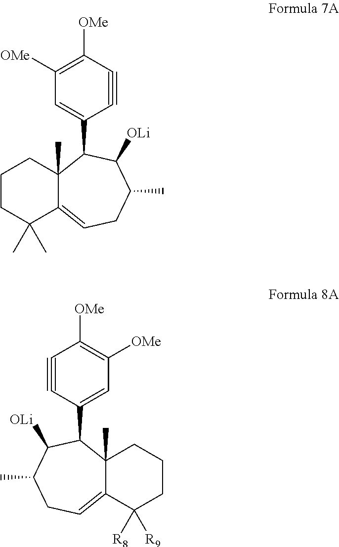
C12=CCC(C)C([OLi])C(C3=CC([OMe])=C([OMe])C#C3)C1(C)CCCC2([R8])[R9].C1#CC([OMe])=C([OMe])C=C1C1C2(C)C(=CCC(C)C1[OLi])C(C)(C)CCC2
